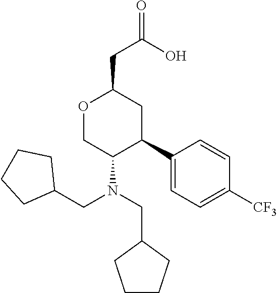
O1CC(N(CC2CCCC2)CC2CCCC2)C(C2=CC=C([CF3])C=C2)CC1CC(=O)O
